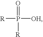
[R]P([OH])([R])=O
